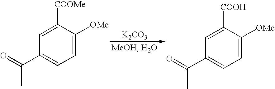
C1(C(=O)C)=CC=C([OMe])C([COOMe])=C1.C1(C(=O)C)=CC=C([OMe])C([COOH])=C1.[K2CO3]
